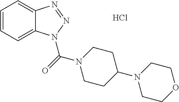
C1=CC=C2C(=C1)N=NN2C(=O)N1CCC(N2CCOCC2)CC1.Cl
